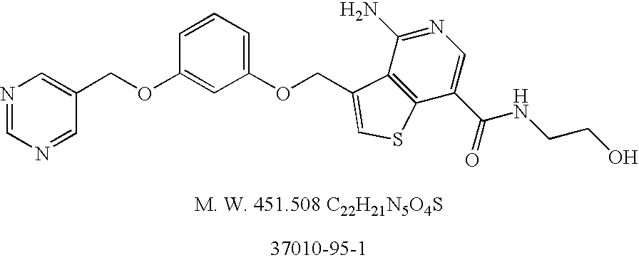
N1=CN=CC(COC2=CC(OCC3=CSC4=C3C(N)=NC=C4C(NCCO)=O)=CC=C2)=C1
